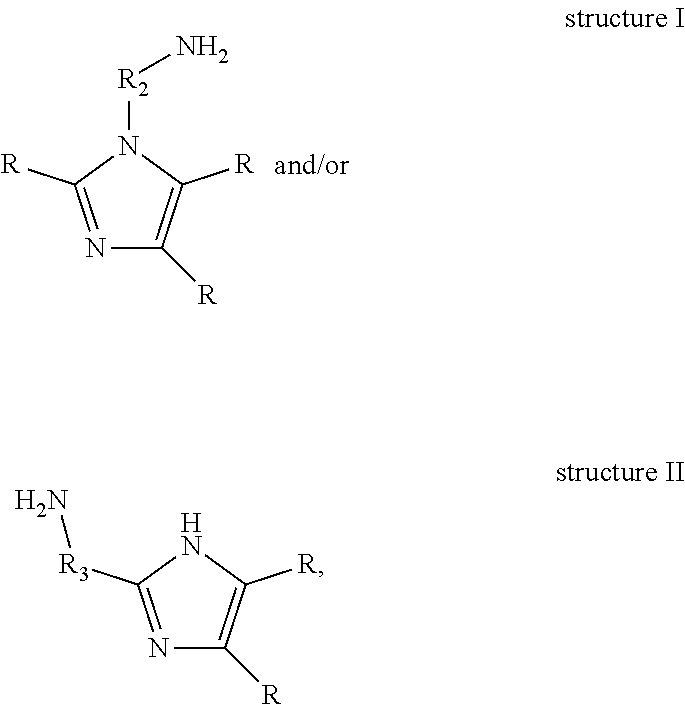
N1=C([R3]N)NC([R])=C1[R].N1=C([R])N([R2]N)C([R])=C1[R]
